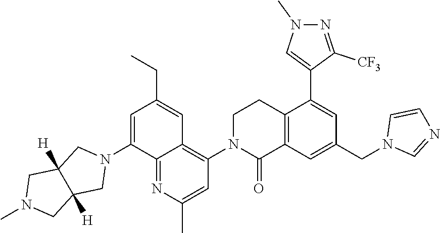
N1(C2=CC(CC)=CC3=C(N4C(=O)C5=C(CC4)C(C4=CN(C)N=C4[CF3])=CC(CN4C=NC=C4)=C5)C=C(C)N=C23)CC2([H])C([H])(C1)CN(C)C2
